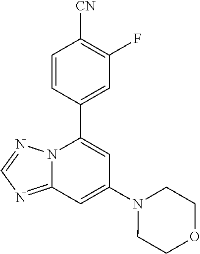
C12=NC=NN1C(C1=CC(F)=C([CN])C=C1)=CC(N1CCOCC1)=C2
